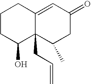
C1CC(O)C2(CC=C)C(=CC(=O)CC2C)C1
